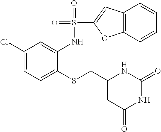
C1(Cl)=CC=C(SCC2=CC(=O)NC(=O)N2)C(NS(=O)(=O)C2=CC3=C(O2)C=CC=C3)=C1
